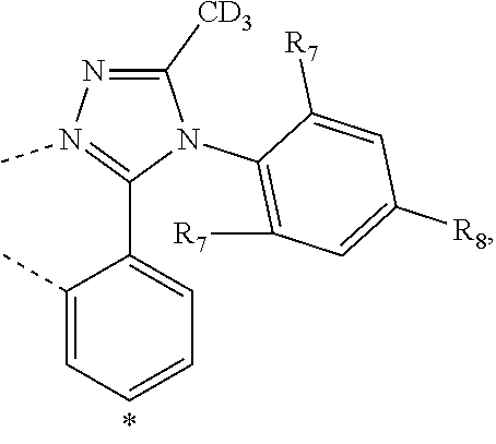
C1([CD3])=NN(C)=C(C2=CC=CC=C2C)N1C1=C([R7])C=C([R8])C=C1[R7]
